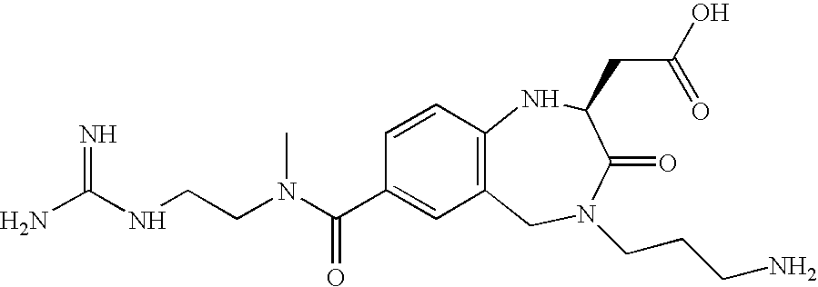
NC(=N)NCCN(C(C1=CC2=C(C=C1)NC(CC(=O)O)C(=O)N(CCCN)C2)=O)C
